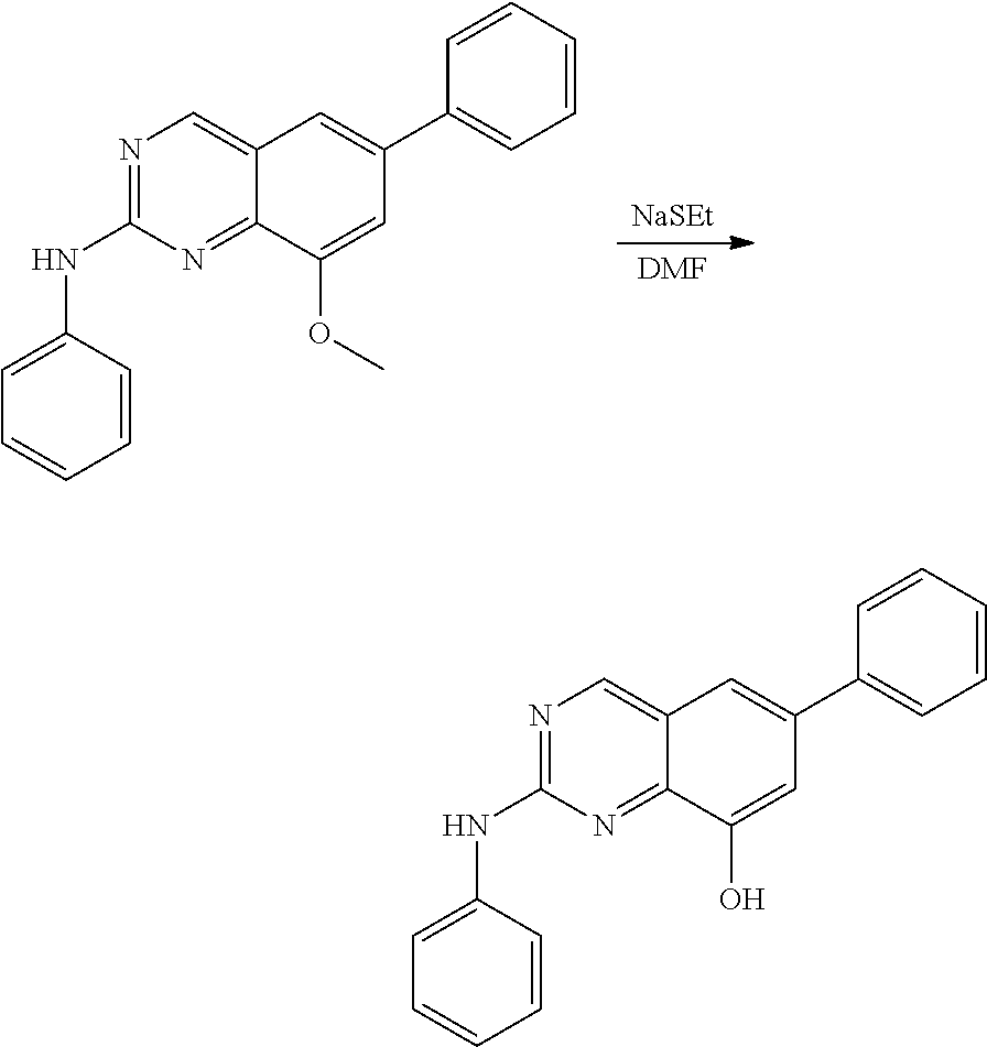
[NaSEt].[DMF].N1=C(NC2=CC=CC=C2)N=C2C(=C1)C=C(C1=CC=CC=C1)C=C2OC.N1=C(NC2=CC=CC=C2)N=C2C(=C1)C=C(C1=CC=CC=C1)C=C2O
